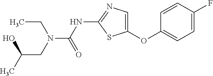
O(C1=CN=C(NC(=O)N(CC)CC(O)C)S1)C1=CC=C(F)C=C1
